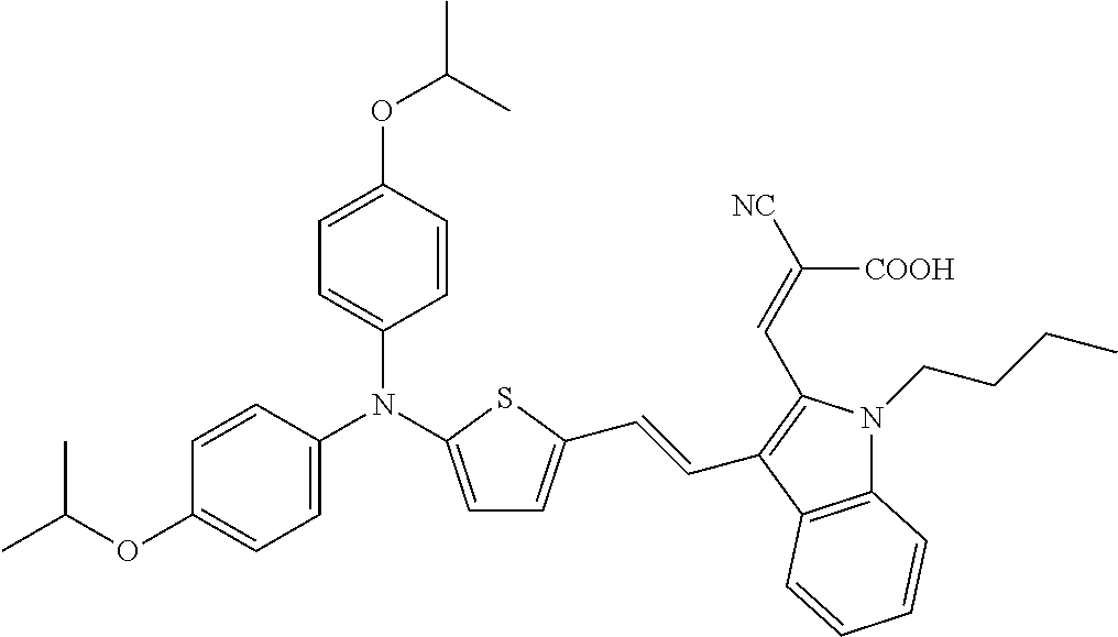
C1=CC(OC(C)C)=CC=C1N(C1=CC=C(OC(C)C)C=C1)C1=CC=C(C=CC2=C(C=C([NC])[COOH])N(CCCC)C3=C2C=CC=C3)S1
